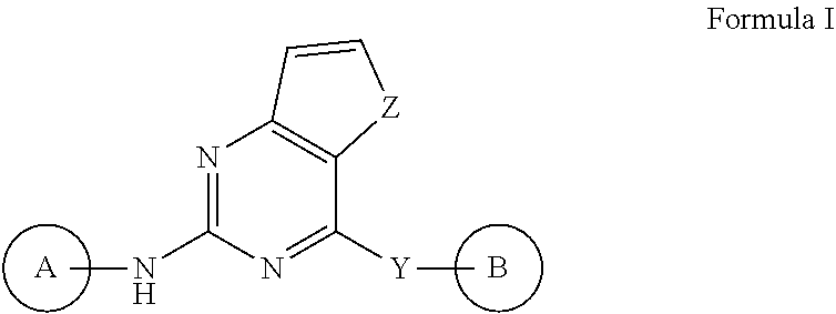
B.[A].N1=C(NC)N=C([Y]C)C2=C1C=C[Z]2
